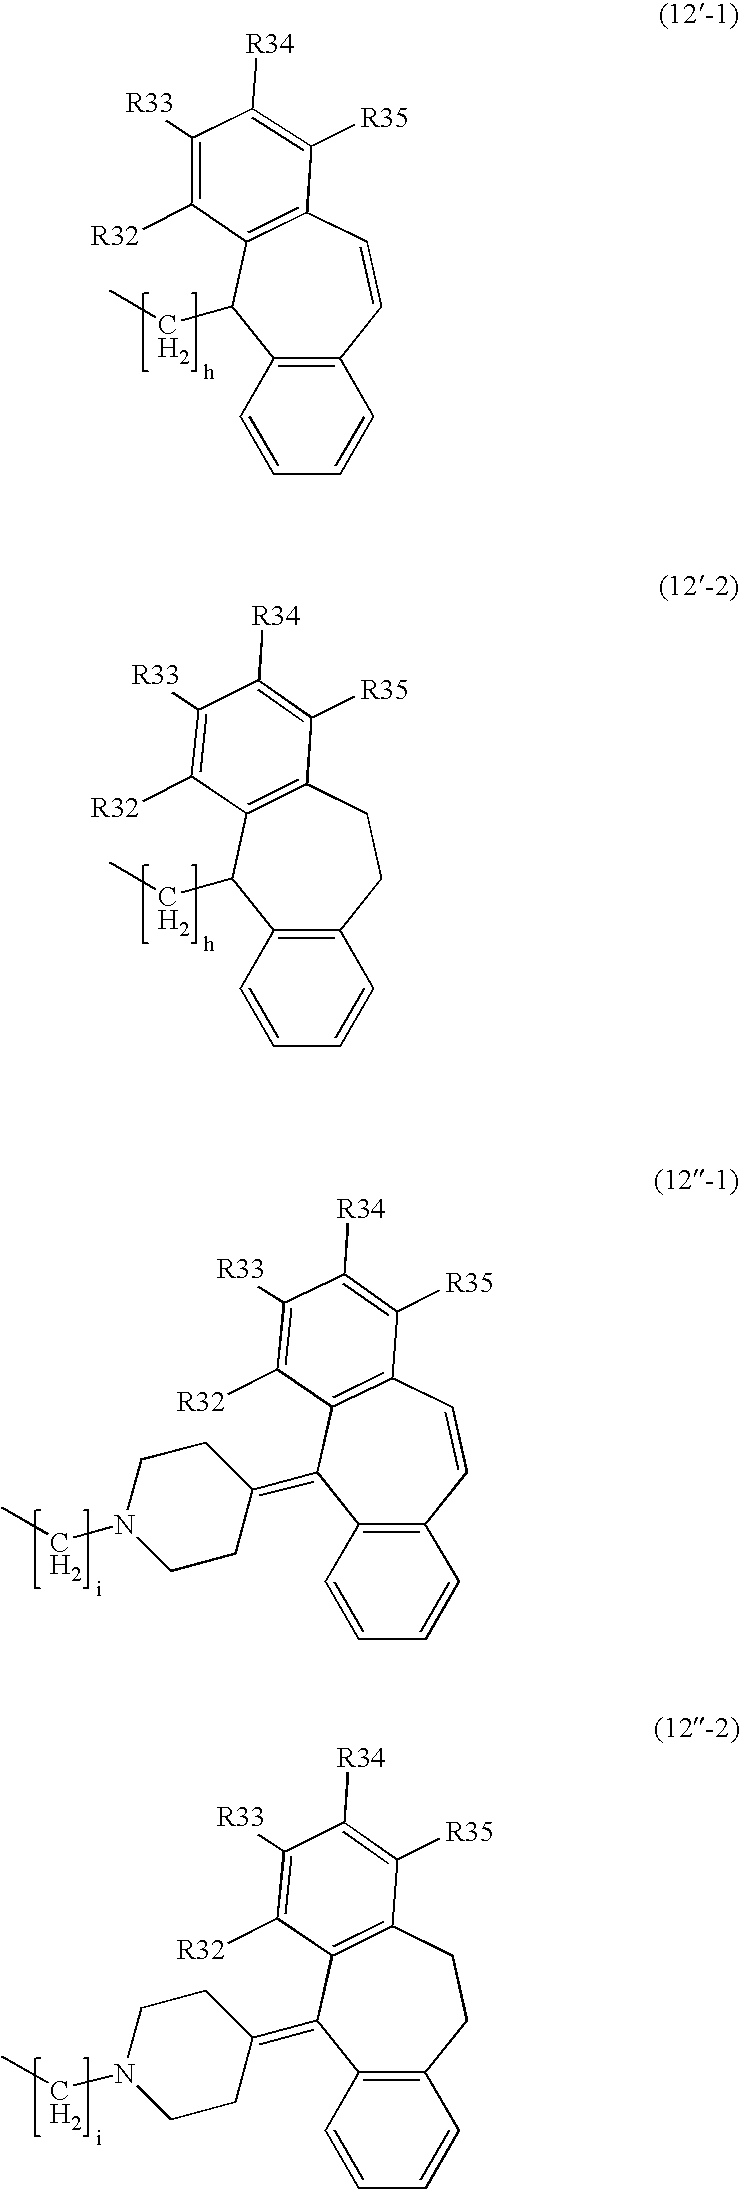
C12=C(C=CC3=C(C1CC)C([R32])=C([R33])C([R34])=C3[R35])C=CC=C2.C12=C(CCC3=C(C1CC)C([R32])=C([R33])C([R34])=C3[R35])C=CC=C2.C12=C(C=CC3=C(C([R32])=C([R33])C([R34])=C3[R35])C1=C1CCN(CC)CC1)C=CC=C2.C12=C(CCC3=C(C([R32])=C([R33])C([R34])=C3[R35])C1=C1CCN(CC)CC1)C=CC=C2
